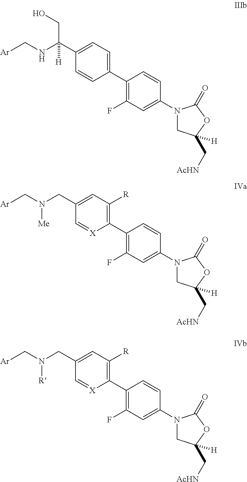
C1(C2=CC=C(C(NC[Ar])(CO)[H])C=C2)=C(F)C=C(N2CC(C[AcHN])([H])OC2=O)C=C1.C1(C2=C([R])C=C(CN(C[Ar])[Me])C=[X]2)=C(F)C=C(N2CC(C[AcHN])([H])OC2=O)C=C1.C1(C2=C([R])C=C(CN(C[Ar])[R])C=[X]2)=C(F)C=C(N2CC(C[AcHN])([H])OC2=O)C=C1
